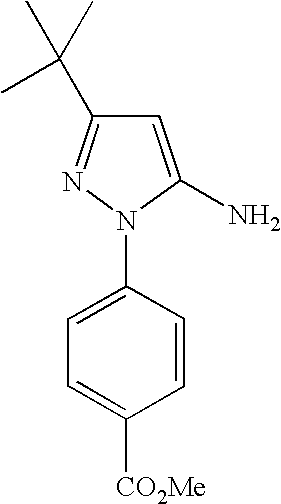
C1(C(C)(C)C)=NN(C2=CC=C([CO2Me])C=C2)C(N)=C1
